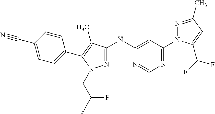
N(C1=CC(N2N=C(C)C=C2C(F)F)=NC=N1)C1=NN(CC(F)F)C(C2=CC=C(C#N)C=C2)=C1C
